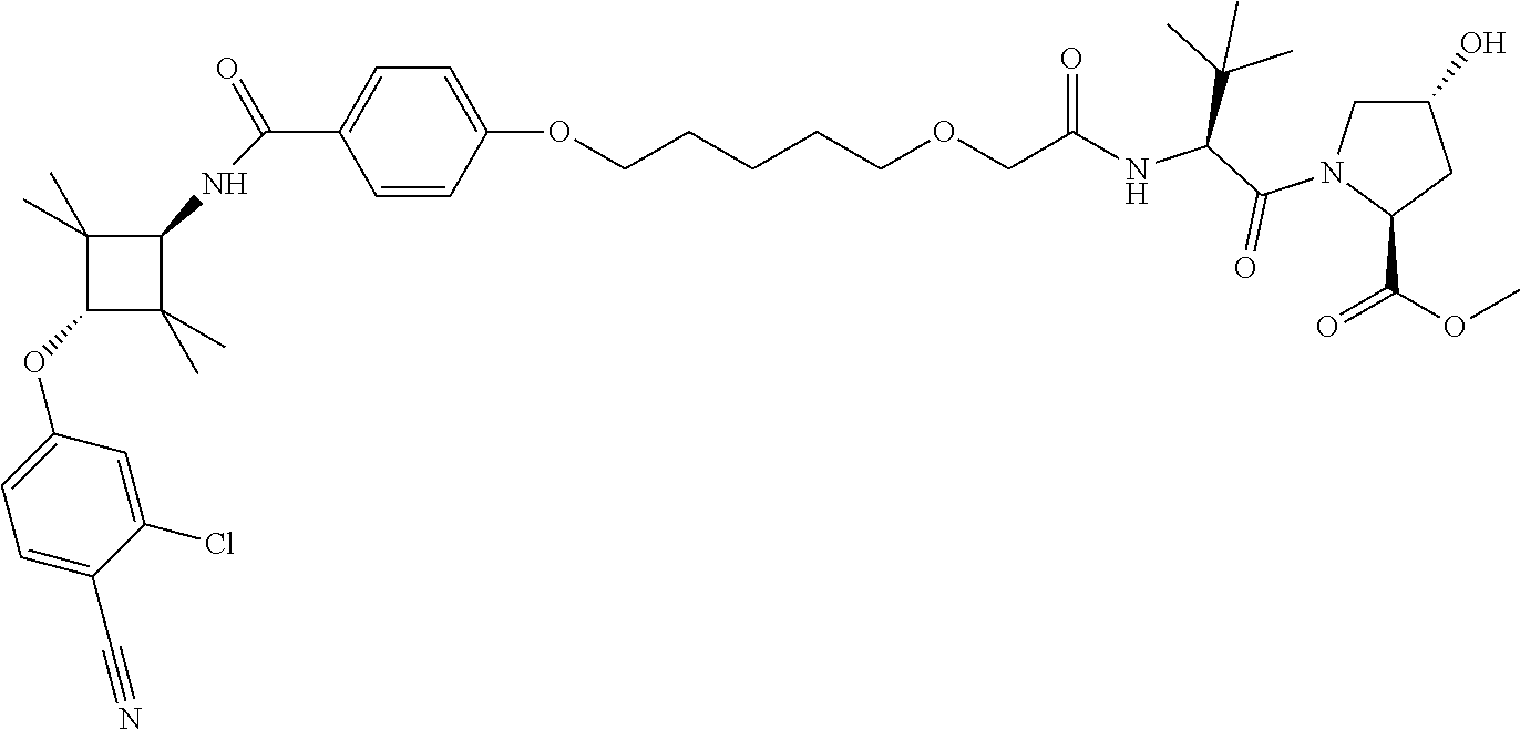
C1=CC(OCCCCCOCC(NC(C(N2C(C(OC)=O)CC(O)C2)=O)C(C)(C)C)=O)=CC=C1C(NC1C(C)(C)C(OC2=CC=C(C#N)C(Cl)=C2)C1(C)C)=O
